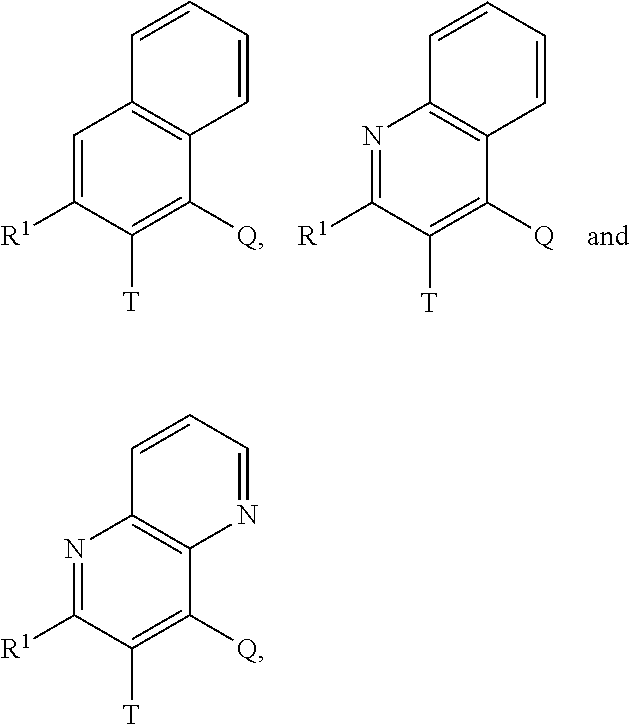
C1=C([R1])C([T])=C([Q])C2=C1C=CC=C2.N1=C([R1])C([T])=C([Q])C2=C1C=CC=C2.N1=C([R1])C([T])=C([Q])C2=C1C=CC=N2
